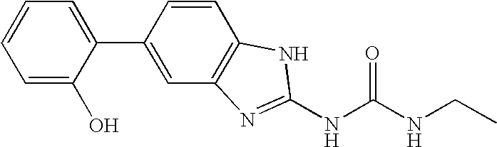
C1(C2=CC3=C(C=C2)NC(NC(NCC)=O)=N3)=CC=CC=C1O
